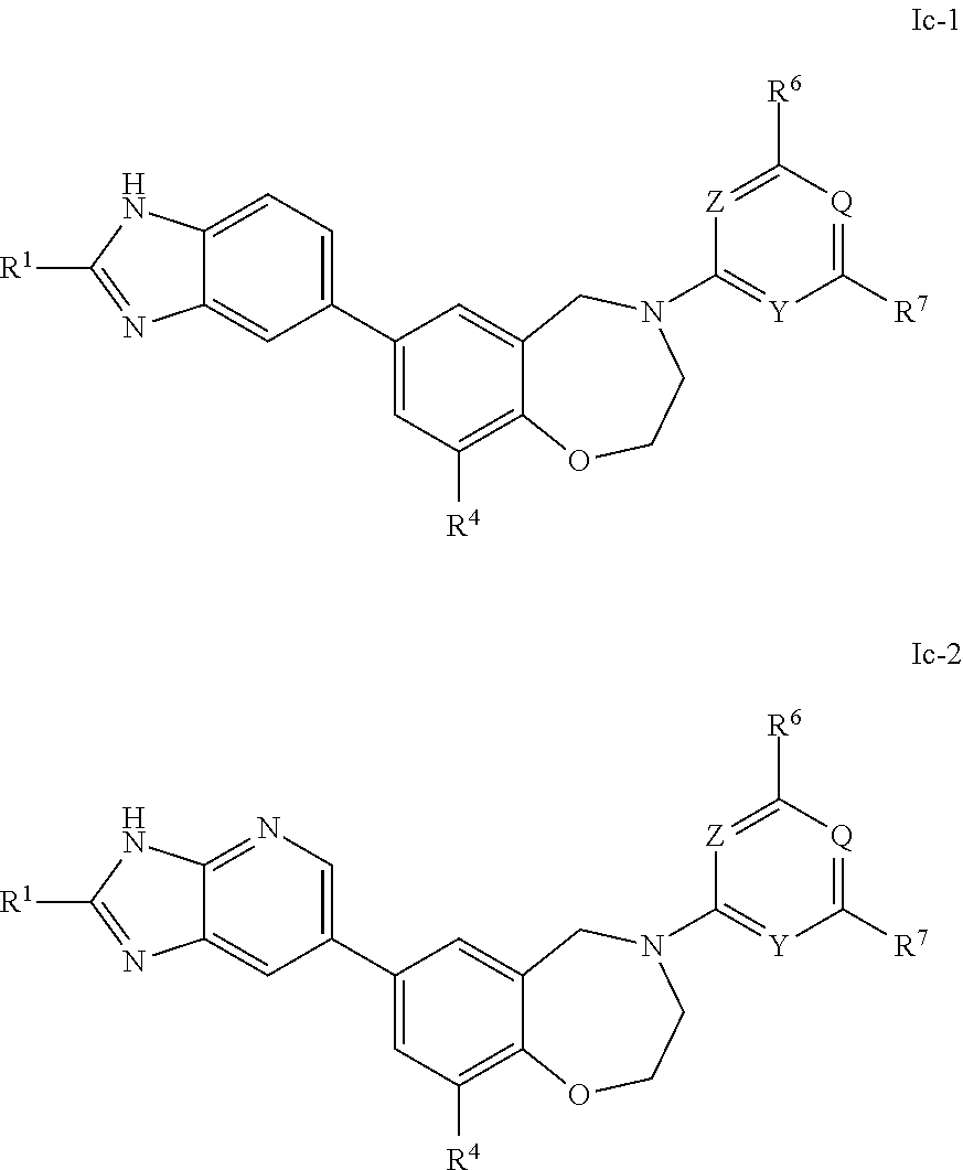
C1(C2=CC=C3C(=C2)N=C([R1])N3)=CC([R4])=C2C(=C1)CN(C1=[Y]C([R7])=[Q]C([R6])=[Z]1)CCO2.C1(C2=CN=C3C(=C2)N=C([R1])N3)=CC([R4])=C2C(=C1)CN(C1=[Y]C([R7])=[Q]C([R6])=[Z]1)CCO2
